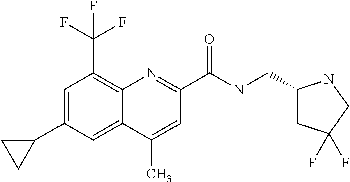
C1(C)=CC(C(NCC2CC(F)(F)CN2)=O)=NC2=C(C(F)(F)F)C=C(C3CC3)C=C12
